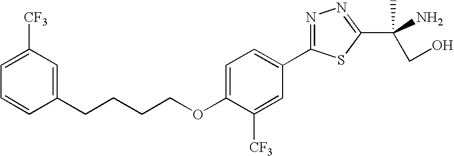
C1(CCCCOC2=CC=C(C3=NN=C(C(N)(CO)C)S3)C=C2[CF3])=CC([CF3])=CC=C1
